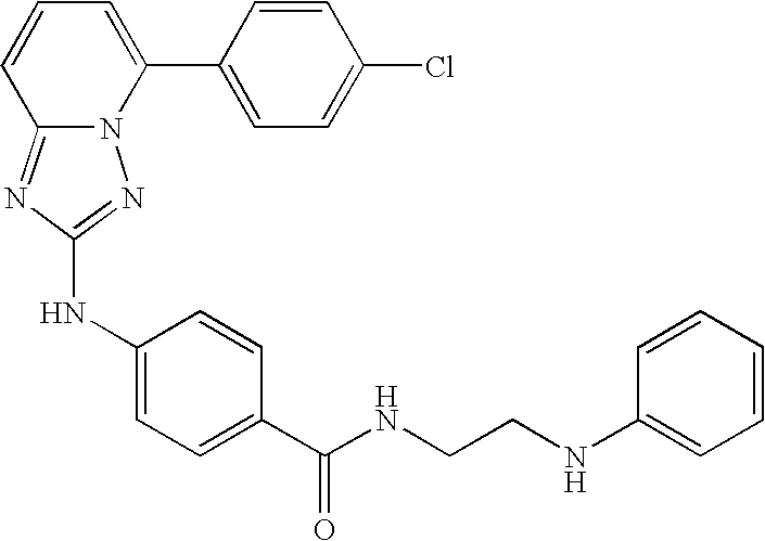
C12=NC(NC3=CC=C(C(NCCNC4=CC=CC=C4)=O)C=C3)=NN1C(C1=CC=C(Cl)C=C1)=CC=C2
